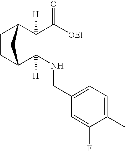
C1(C([OEt])=O)([H])C2CCC(C1(NCC1=CC=C(C)C(F)=C1)[H])C2
